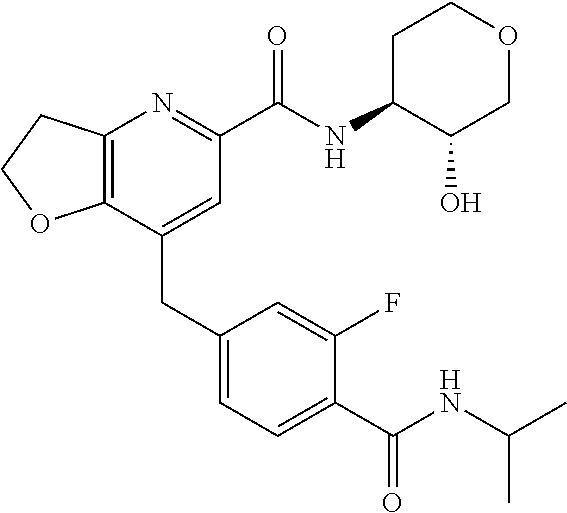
C12=C(C(CC3=CC=C(C(NC(C)C)=O)C(F)=C3)=CC(C(NC3C(O)COCC3)=O)=N1)OCC2
